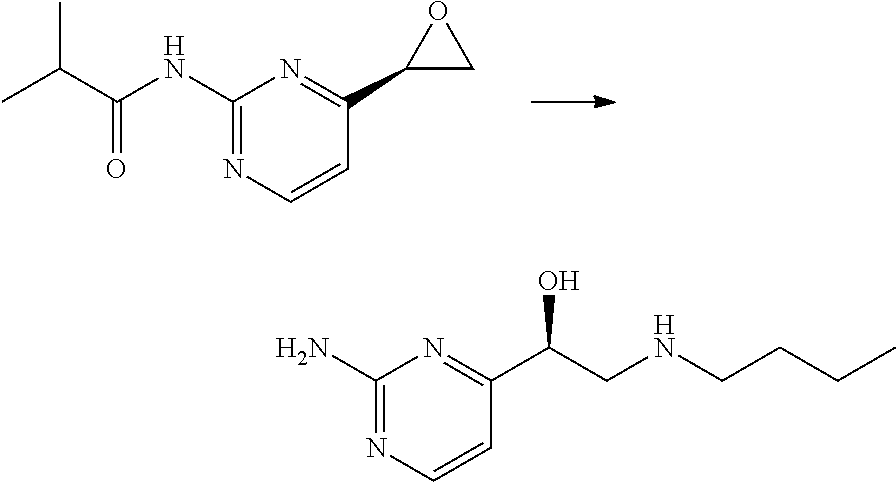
CC(C(NC1=NC=CC(C2CO2)=N1)=O)C.C1(N)=NC=CC(C(CNCCCC)O)=N1
